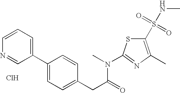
C1(S(NC)(=O)=O)=C(C)N=C(N(C)C(CC2=CC=C(C3=CC=CN=C3)C=C2)=O)S1.Cl
